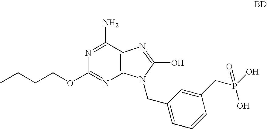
C12=C(C(N)=NC(OCCCC)=N1)N=C(O)N2CC1=CC=CC(CP(O)(=O)O)=C1
